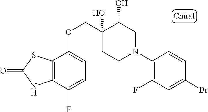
C1(N2CC(O)C(O)(COC3=CC=C(F)C4=C3SC(=O)N4)CC2)=C(F)C=C(Br)C=C1
